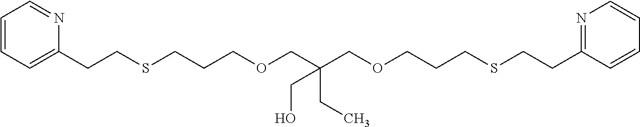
C1=CC=C(CCSCCCOCC(COCCCSCCC2=NC=CC=C2)(CO)CC)N=C1
